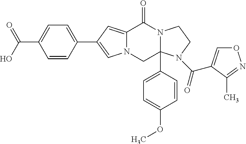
N12C(=CC(C3=CC=C(C(O)=O)C=C3)=C1)C(=O)N1C(C3=CC=C(OC)C=C3)(C2)N(C(=O)C2=CON=C2C)CC1
